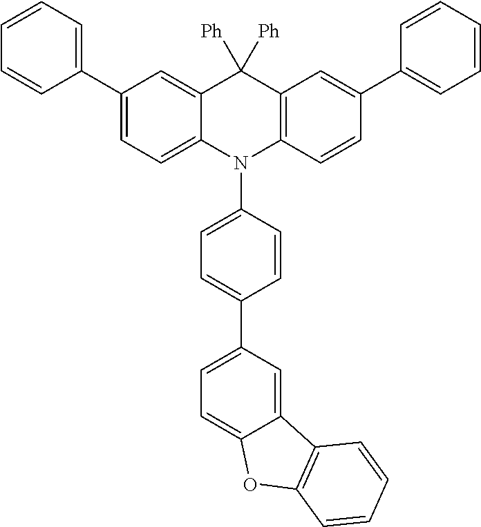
C1(C2=CC=CC=C2)=CC=C2C(=C1)C([Ph])([Ph])C1=C(N2C2=CC=C(C3=CC=C4C(=C3)C3=C(O4)C=CC=C3)C=C2)C=CC(C2=CC=CC=C2)=C1
